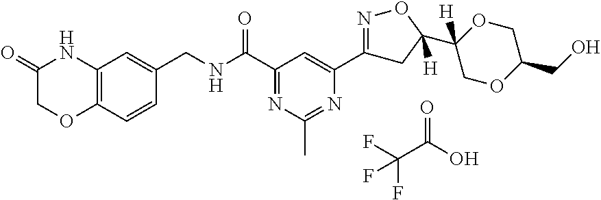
C12=C(C=CC(CNC(C3=NC(C)=NC(C4=NOC(C5([H])OCC(CO)OC5)([H])C4)=C3)=O)=C1)OCC(=O)N2.FC(C(O)=O)(F)F
